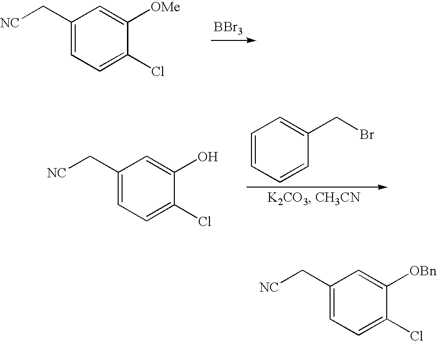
[NC]CC1=CC=C(Cl)C([OMe])=C1.[BBr3].[NC]CC1=CC=C(Cl)C(O)=C1.C1=CC=CC(CBr)=C1.[NC]CC1=CC=C(Cl)C([OBn])=C1
